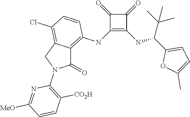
C1(NC2=C3C(=C(Cl)C=C2)CN(C2=C([CO2H])C=CC([MeO])=N2)C3=O)=C(NC(C2=CC=C(C)O2)C(C)(C)C)C(=O)C1=O
